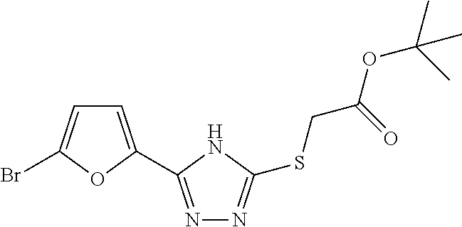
N1=C(C2=CC=C(Br)O2)NC(SCC(OC(C)(C)C)=O)=N1
